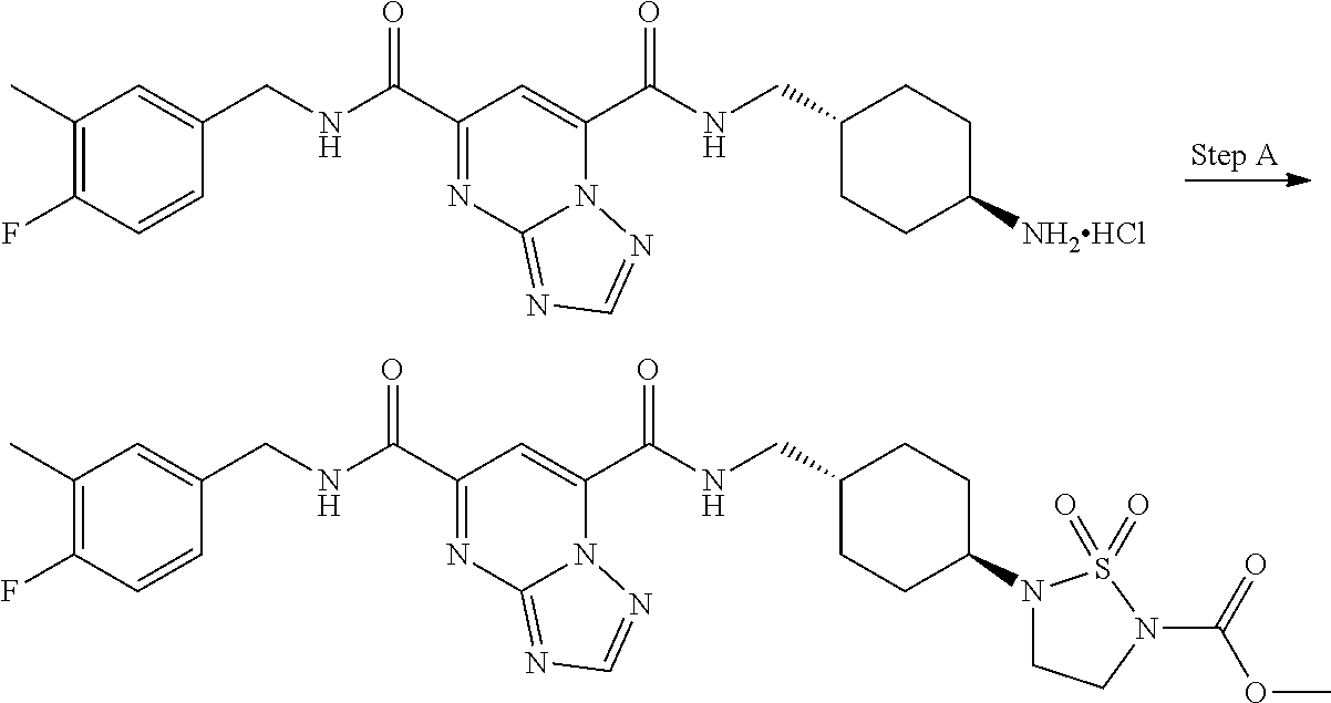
C1(C)=C(F)C=CC(CNC(C2=NC3=NC=NN3C(C(NCC3CCC([NH2HCl])CC3)=O)=C2)=O)=C1.C1(C)=C(F)C=CC(CNC(C2=NC3=NC=NN3C(C(NCC3CCC(N4CCN(C(=O)OC)S4(=O)=O)CC3)=O)=C2)=O)=C1
